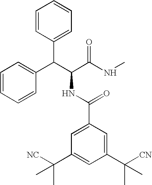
C(C(C(NC)=O)NC(C1=CC(C([NC])(C)C)=CC(C([CN])(C)C)=C1)=O)(C1=CC=CC=C1)C1=CC=CC=C1
